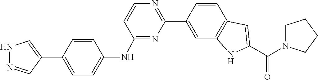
C1=CC2=C(NC(C(=O)N3CCCC3)=C2)C=C1C1=NC=CC(NC2=CC=C(C3=CNN=C3)C=C2)=N1
